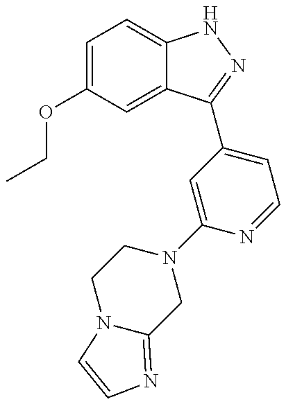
CCOC1=CC=C2C(=C1)C(C1=CC=NC(N3CCN4C(=NC=C4)C3)=C1)=NN2
